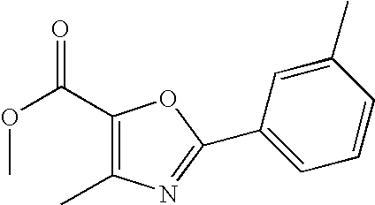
C1(C(OC)=O)=C(C)N=C(C2=CC=CC(C)=C2)O1
